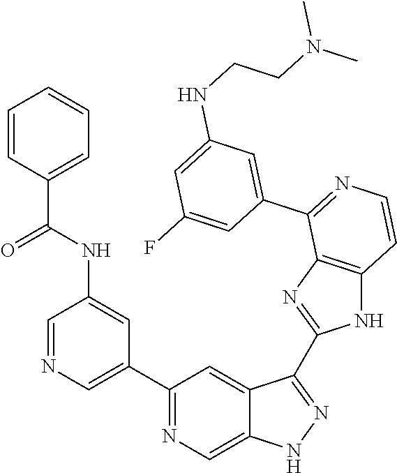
C1=NC=C(C2=NC=C3C(=C2)C(C2=NC4=C(N2)C=CN=C4C2=CC(NCCN(C)C)=CC(F)=C2)=NN3)C=C1NC(C1=CC=CC=C1)=O
